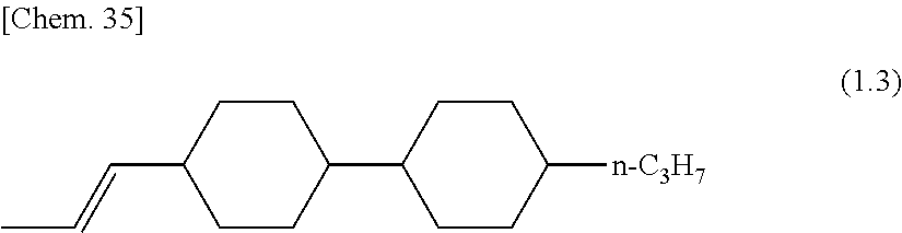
C1CC(C2CCC(C=CC)CC2)CCC1[n-C3H7]
